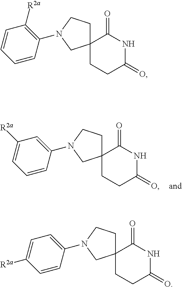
C12(CCC(=O)NC1=O)CCN(C1=C([R2a])C=CC=C1)C2.C12(CCC(=O)NC1=O)CCN(C1=CC([R2a])=CC=C1)C2.C12(CCC(=O)NC1=O)CCN(C1=CC=C([R2a])C=C1)C2
